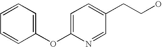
C1=CC(OC2=CC=C(CCO)C=N2)=CC=C1
